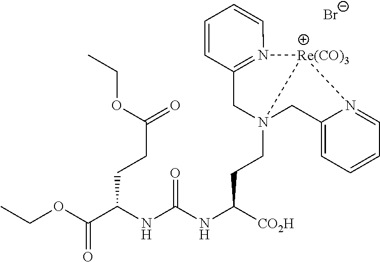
[Br-].O(C(C([N H]C(NC([CO2H])CCN12CC3=CC=CC=N3[Re(CO)3]1N1=C(C2)C=CC=C1)=O)CCC(=O)OCC)=O)CC
